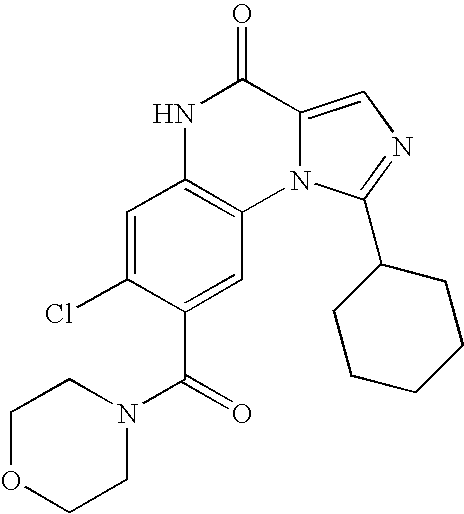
C1=C(Cl)C(C(=O)N2CCOCC2)=CC2=C1NC(=O)C1=CN=C(C3CCCCC3)N21
